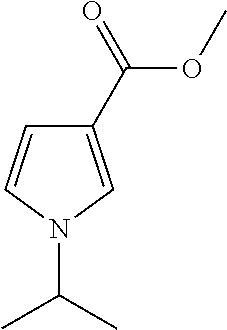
C1(C(=O)OC)=CN(C(C)C)C=C1
